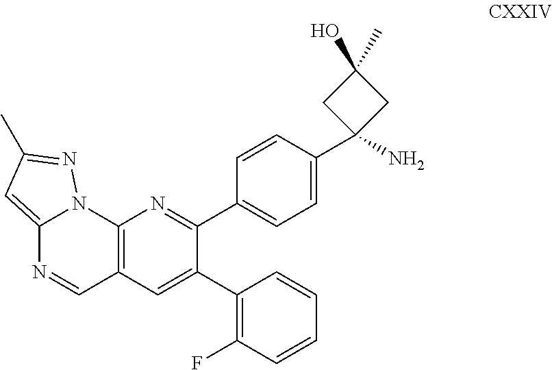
C12=C(C=C(C3=C(F)C=CC=C3)C(C3=CC=C(C4(N)CC(O)(C)C4)C=C3)=N1)C=NC1=CC(C)=NN21
